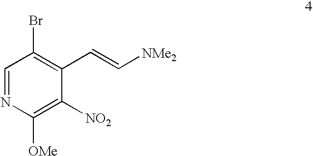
C1=NC([OMe])=C([NO2])C(C=C[NMe2])=C1Br
